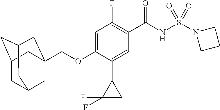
C1(F)=C(C(NS(N2CCC2)(=O)=O)=O)C=C(C2C(F)(F)C2)C(OCC23CC4CC(CC(C2)C4)C3)=C1
